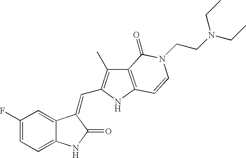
C1=C(F)C=C2C(=C1)NC(=O)C2=CC1=C(C)C2=C(N1)C=CN(CCN(CC)CC)C2=O
